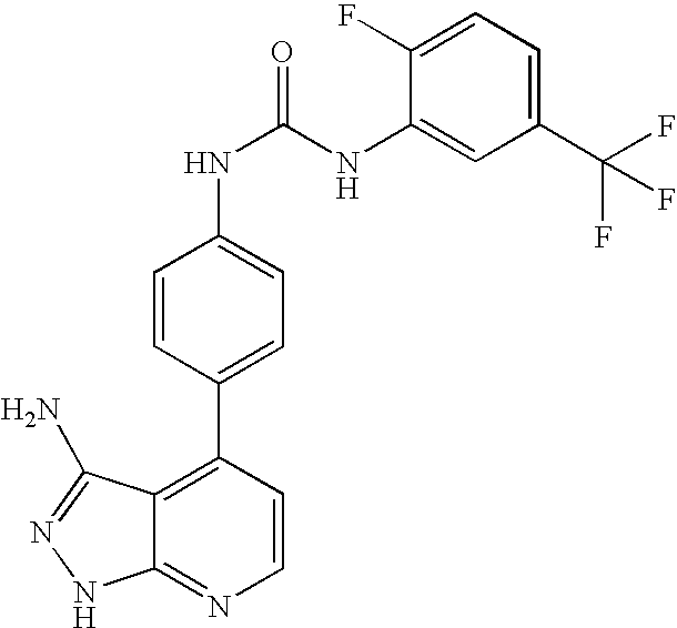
C1=CC(C2=CC=C(NC(=O)NC3=CC(C(F)(F)F)=CC=C3F)C=C2)=C2C(=N1)NN=C2N
